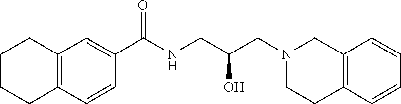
C12=C(C=CC(C(NCC(CN3CCC4=C(C3)C=CC=C4)O)=O)=C1)CCCC2
